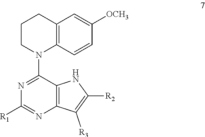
N1=C(N2C3=C(CCC2)C=C([OCH3])C=C3)C2=C(N=C1[R1])C([R3])=C([R2])N2
